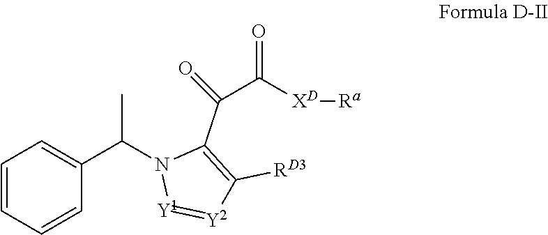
C1=CC(C(N2[Y1]=[Y2]C([RD3])=C2C(=O)C([XD][Ra])=O)C)=CC=C1
